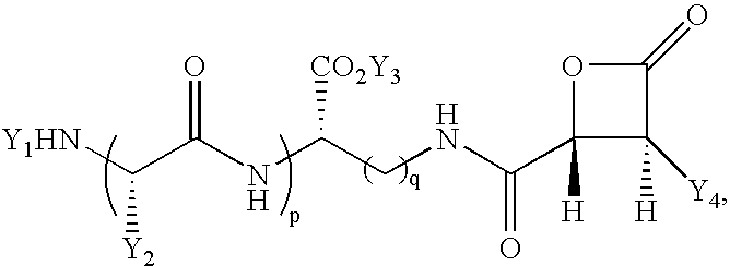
[Y1HN]C(C(NC(CNC(C1([H])OC(=O)C1([Y4])[H])=O)[CO2Y3])=O)[Y2]
